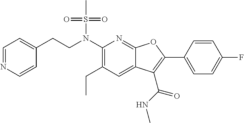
C1(N(CCC2=CC=NC=C2)S(C)(=O)=O)=C(CC)C=C2C(=N1)OC(C1=CC=C(F)C=C1)=C2C(NC)=O
